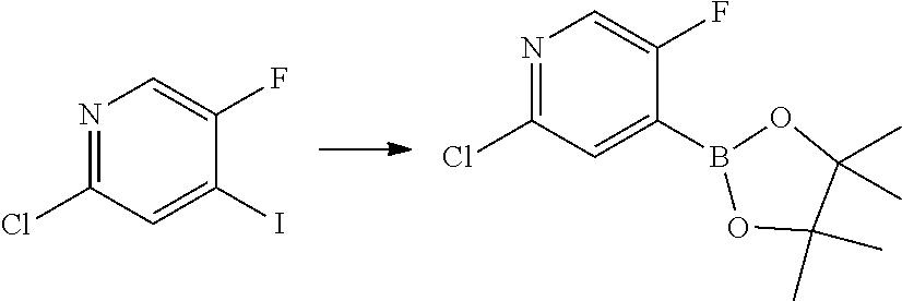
N1=C(Cl)C=C(I)C(F)=C1.N1=C(Cl)C=C(B2OC(C)(C)C(C)(C)O2)C(F)=C1
